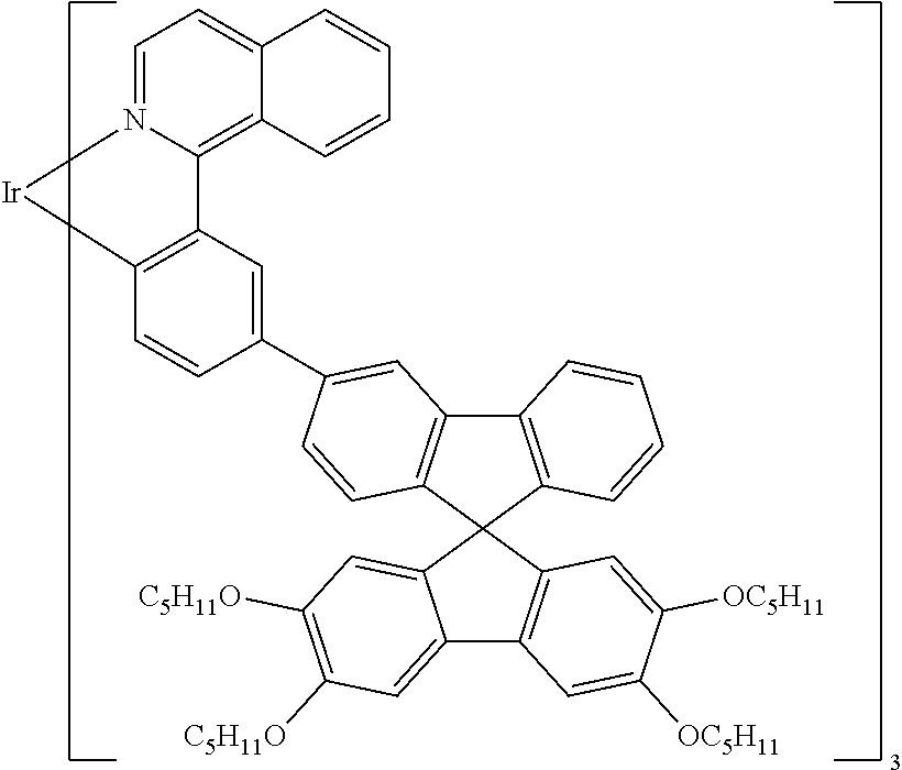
C12=CC=N3C(=C1C=CC=C2)C1=C(C=CC(C2=CC4=C(C=C2)C2(C5=C4C=CC=C5)C4=CC([C5H11O])=C([C5H11O])C=C4C4=C2C=C([OC5H11])C([OC5H11])=C4)=C1)[Ir]3
